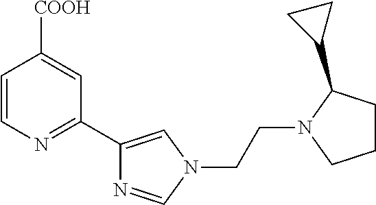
C1=CN=C(C2=CN(CCN3CCCC3C3CC3)C=N2)C=C1[COOH]
